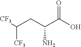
[CF3]C(CC(C(O)=O)N)[CF3]
